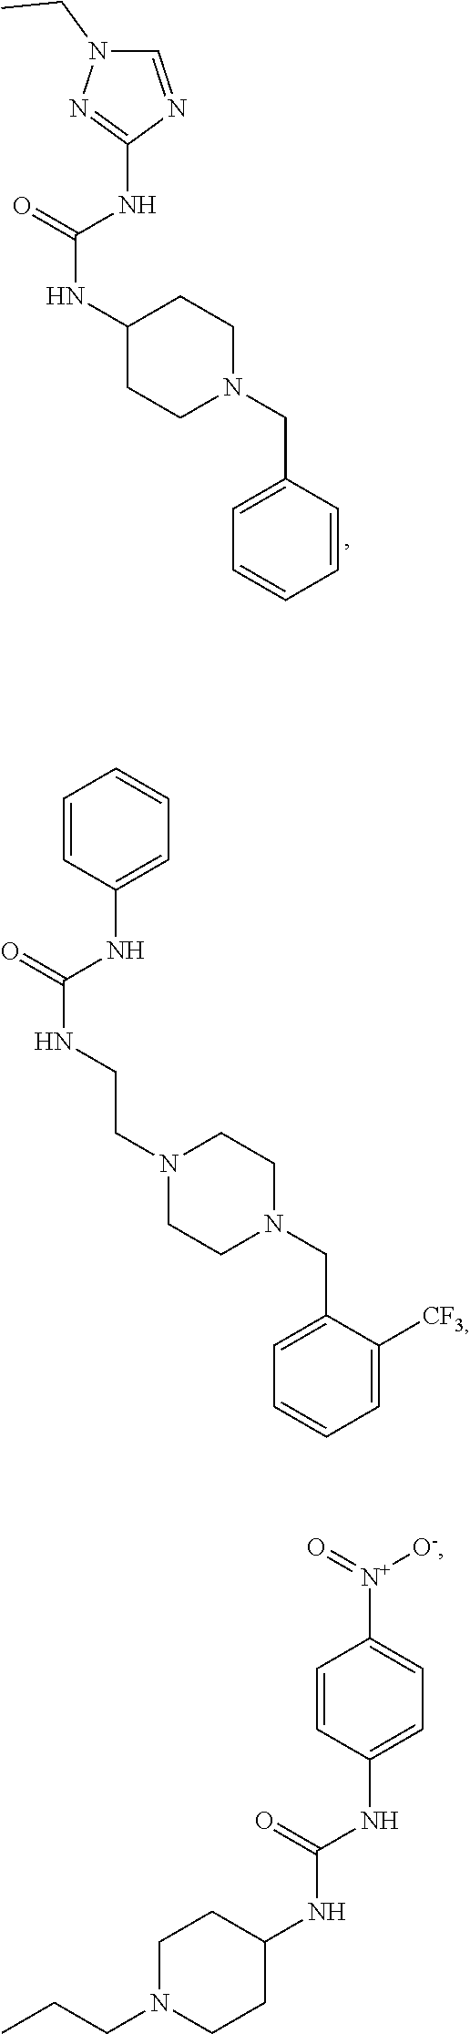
C1(NC(NC2CCN(CC3=CC=CC=C3)CC2)=O)=NN(CC)C=N1.C1=CC(NC(NCCN2CCN(CC3=CC=CC=C3[CF3])CC2)=O)=CC=C1.C1N(CCC)CCC(NC(NC2=CC=C([N+](=O)[O-])C=C2)=O)C1
